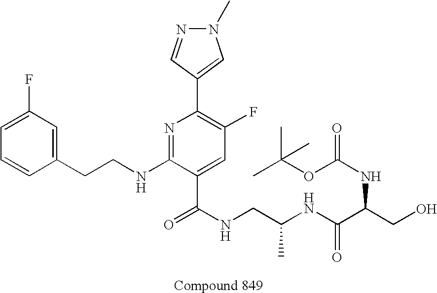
C1=CC(CCNC2=NC(C3=CN(C)N=C3)=C(F)C=C2C(NCC(NC(C(CO)NC(OC(C)(C)C)=O)=O)C)=O)=CC(F)=C1
